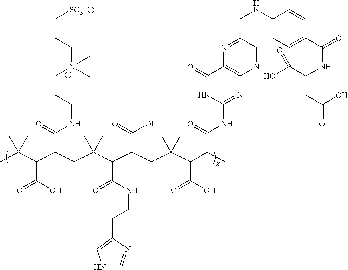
CC(C(C(C(=O)NCCC[N+](CCC[SO3])(C)C)CC(C(C(CC(C(C(C)C(=O)NC1=NC2=C(C(=O)N1)N=C(CNC1=CC=C(C(NC(CC(O)=O)C(=O)O)=O)C=C1)C=N2)C(O)=O)(C)C)C(=O)O)C(NCCC1=CNC=N1)=O)(C)C)C(O)=O)(C)C
